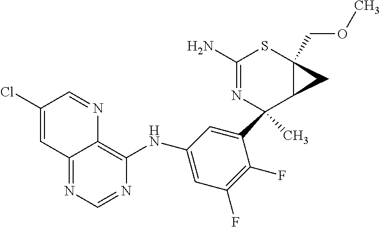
C12=NC=NC(NC3=CC(F)=C(F)C(C4(C)N=C(N)SC5(COC)C4C5)=C3)=C1N=CC(Cl)=C2
